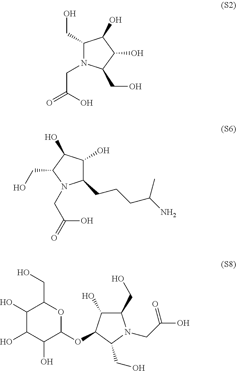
C1(CO)N(CC(=O)O)C(CO)C(O)C1O.C1(CCCC(N)C)C(O)C(O)C(CO)N1CC(=O)O.C1(O)C(O)C(O)C(OC2C(O)C(CO)N(CC(O)=O)C2CO)OC1CO
